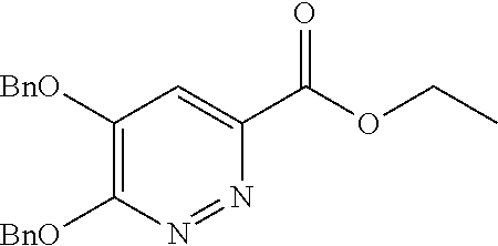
C1([BnO])=C([BnO])N=NC(C(OCC)=O)=C1
